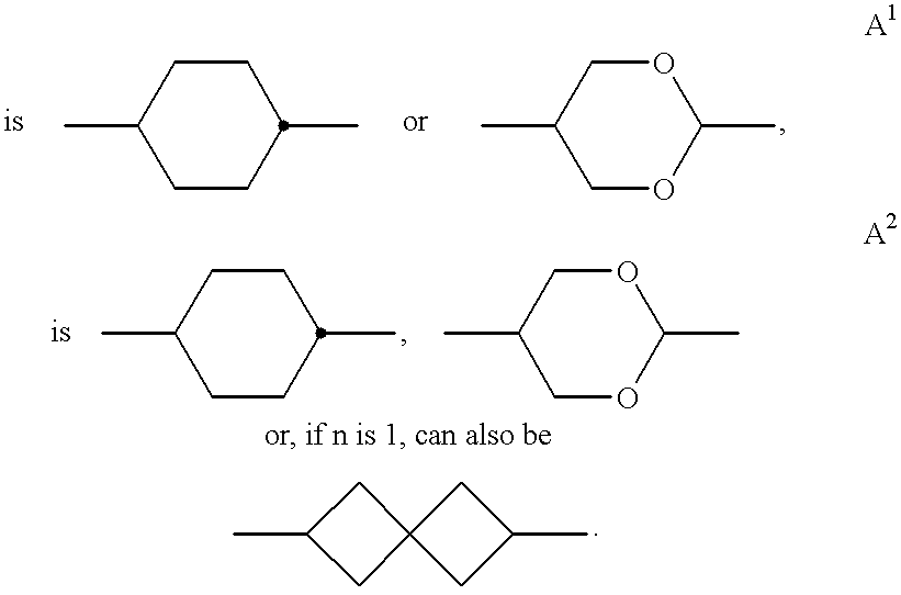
C1(C)CCC(C)CC1.C1OC(C)OCC1C.C1(C)CCC(C)CC1.C1OC(C)OCC1C.C1C(C)CC12CC(C)C2
